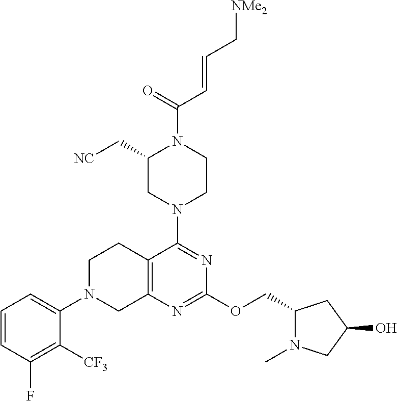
C1=CC(F)=C([CF3])C(N2CC3=C(CC2)C(N2CCN(C(=O)C=CC[NMe2])C(C[NC])C2)=NC(OCC2N(C)CC(O)C2)=N3)=C1
